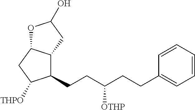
C(CC(CCC1=CC=CC=C1)[OTHP])C1C2C(CC1[THPO])OC(O)C2
